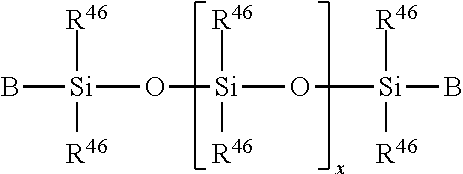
B[Si](O[Si]([R46])([R46])O[Si]([R46])([R46])B)([R46])[R46]
